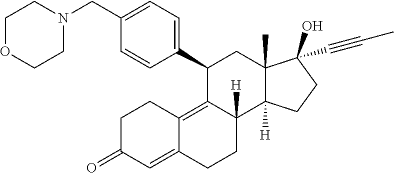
N1(CC2=CC=C(C3C4=C5C(=CC(=O)CC5)CCC4([H])C4([H])C(C)(C3)C(O)(C#CC)CC4)C=C2)CCOCC1
